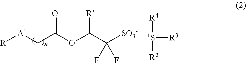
[R][A1]CC(OC(C([SO3-])(F)F)[R])=O.[S+]([R4])([R2])[R3]
